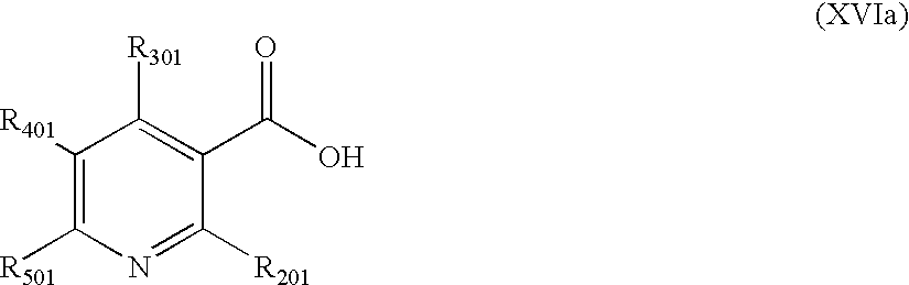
C1([R401])=C([R501])N=C([R201])C(C(O)=O)=C1[R301]
